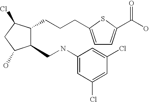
C1(CNC2=CC(Cl)=CC(Cl)=C2)C(CCCC2=CC=C(C(O)=O)S2)C(Cl)CC1O
